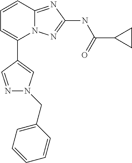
C1=CC2=NC(NC(C3CC3)=O)=NN2C(C2=CN(CC3=CC=CC=C3)N=C2)=C1
